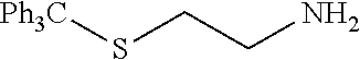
[Ph3C]SCCN
